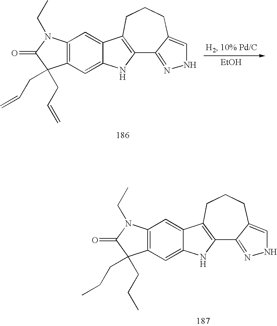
[EtOH].C12=C(C=C3C(=C1)C1=C(N3)C3=NNC=C3CCC1)C(CC=C)(CC=C)C(=O)N2CC.C12=C(C=C3C(=C1)C1=C(N3)C3=NNC=C3CCC1)C(CCC)(CCC)C(=O)N2CC
